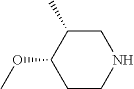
C1C(C)C(OC)CCN1
